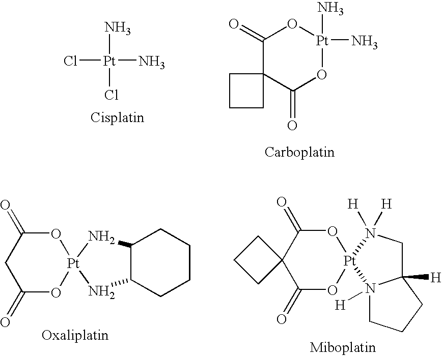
Cl[Pt](N)(N)Cl.C1(=O)C2(C(=O)O[Pt](N)(N)O1)CCC2.O1[Pt]2(OC(=O)CC1=O)NC1C(N2)CCCC1.O1[Pt]2(OC(=O)C3(C1=O)CCC3)N1([H])C([H])(CN2([H])[H])CCC1
